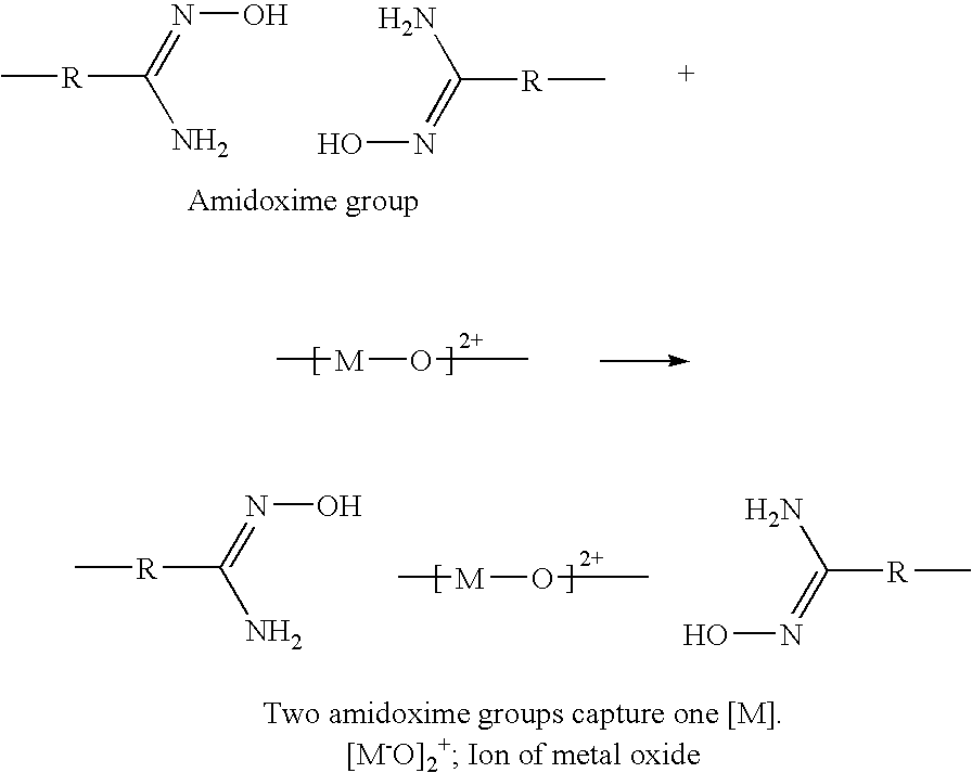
C[R]C(N)=NO.C[R]C(=NO)N.C[M]OC.C[M]OC.C[R]C(N)=NO.C[R]C(=NO)N
